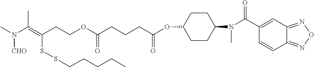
C1(OC(CCCC(OCCC(SSCCCCC)=C(N([CHO])C)C)=O)=O)CCC(N(C(=O)C2=CC3=NON=C3C=C2)C)CC1
